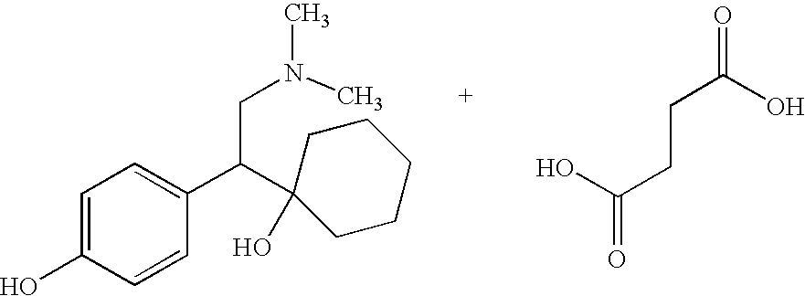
C1=C(O)C=CC(C(CN(C)C)C2(O)CCCCC2)=C1.C(CC(O)=O)C(O)=O
